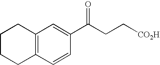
C1CCC2=C(C1)C=C(C(CC[CO2H])=O)C=C2
